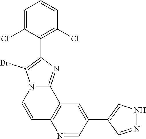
N1N=CC(C2=CC3=C(C=CN4C3=NC(C3=C(Cl)C=CC=C3Cl)=C4Br)N=C2)=C1
